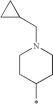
C1CC(*)CCN1CC1CC1
